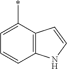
C12=C(C(*)=CC=C1)C=CN2
